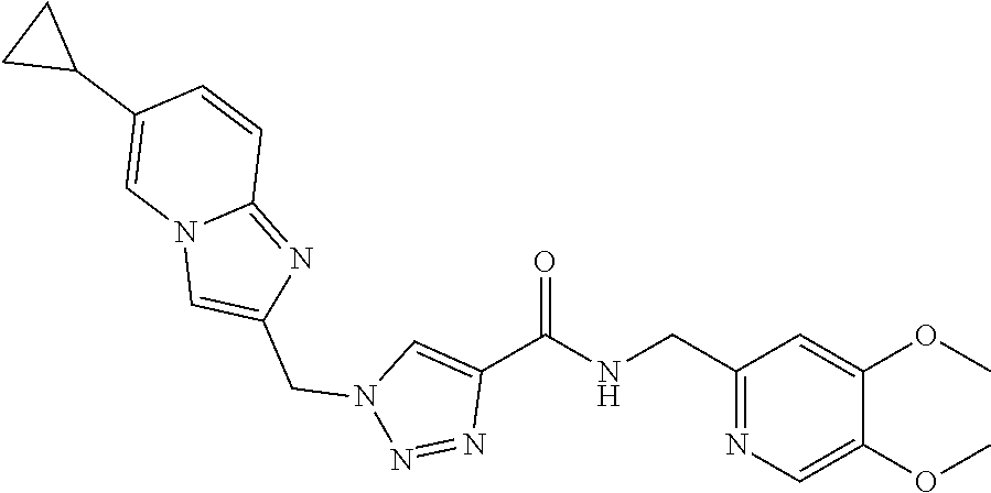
C1(CNC(C2=CN(CC3=CN4C(=N3)C=CC(C3CC3)=C4)N=N2)=O)=NC=C(OC)C(OC)=C1
